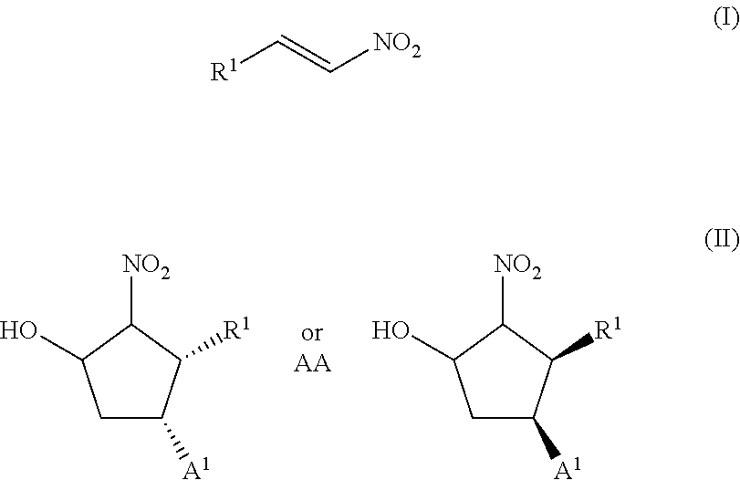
C1C([A1])C([R1])C([NO2])C1O.C1C([A1])C([R1])C([NO2])C1O.[R1]C=C[NO2]
